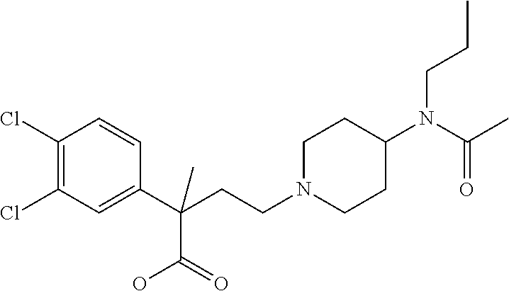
C1(Cl)=C(Cl)C=C(C(CCN2CCC(N(C(C)=O)CCC)CC2)(C)C(=O)O)C=C1
